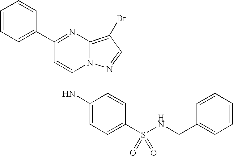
C1=C(C2=NC3=C(Br)C=NN3C(NC3=CC=C(S(=O)(=O)NCC4=CC=CC=C4)C=C3)=C2)C=CC=C1
